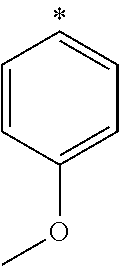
C1=CC(OC)=CC=C1
